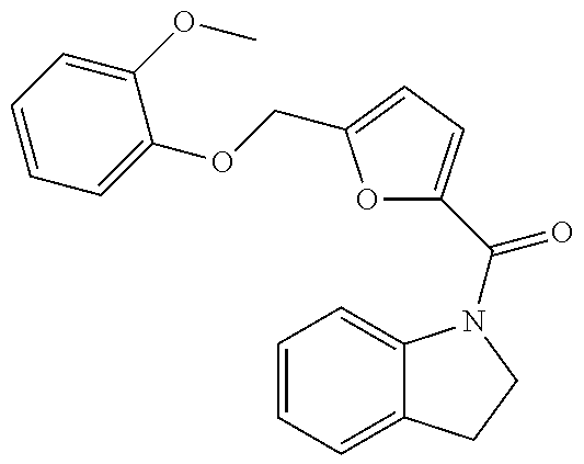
C1=CC=C(OC)C(OCC2=CC=C(C(=O)N3C4=CC=CC=C4CC3)O2)=C1
